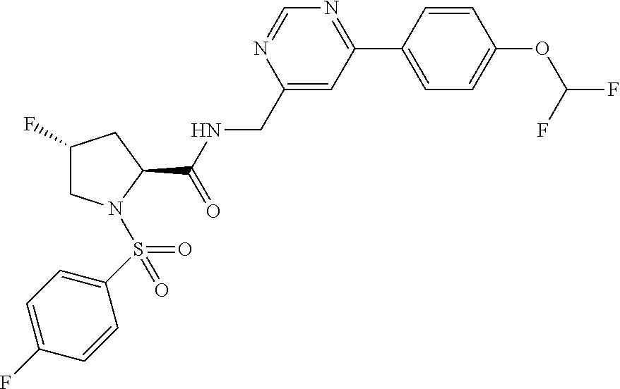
C1(C2=NC=NC(CNC(C3CC(F)CN3S(=O)(C3=CC=C(F)C=C3)=O)=O)=C2)=CC=C(OC(F)F)C=C1
